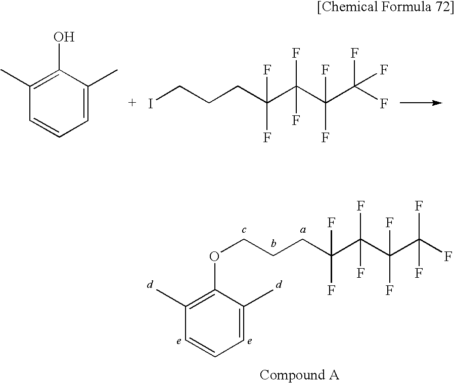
C1=C(C)C(O)=C(C)C=C1.ICCCC(C(C(C(F)(F)F)(F)F)(F)F)(F)F.C1=C(C)C(OCCCC(C(C(C(F)(F)F)(F)F)(F)F)(F)F)=C(C)C=C1
